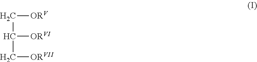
C([ORV])C([ORVI])C[ORVII]
